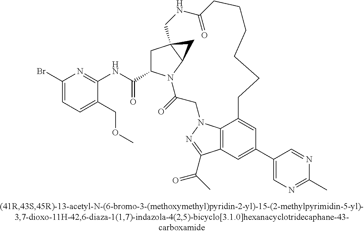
C1C23C(N(C(=O)CN4C5=C(C(C(C)=O)=N4)C=C(C4=CN=C(C)N=C4)C=C5CCCCCCC(=O)NC2)C1C(=O)NC1=NC(Br)=CC=C1COC)C3
